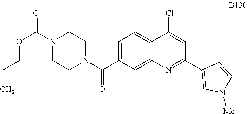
C1=C(C(N2CCN(C(=O)OCCC)CC2)=O)C=C2C(=C1)C(Cl)=CC(C1=CN([Me])C=C1)=N2
